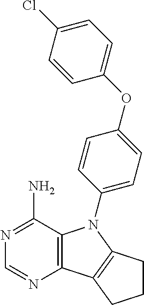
C12=C(C(N)=NC=N1)N(C1=CC=C(OC3=CC=C(Cl)C=C3)C=C1)C1=C2CCC1
